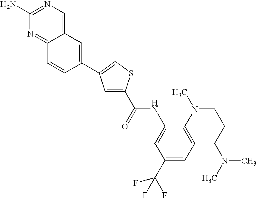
C12=CN=C(N)N=C1C=CC(C1=CSC(C(=O)NC3=CC(C(F)(F)F)=CC=C3N(C)CCCN(C)C)=C1)=C2
